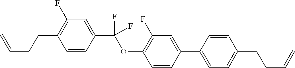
C1=CC(C(OC2=C(F)C=C(C3=CC=C(CCC=C)C=C3)C=C2)(F)F)=CC(F)=C1CCC=C
